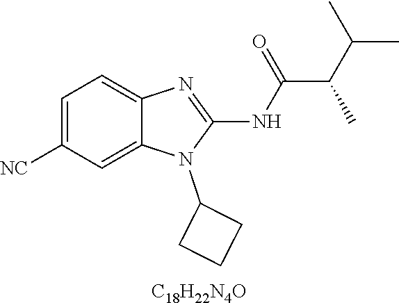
C1=C([NC])C=C2C(=C1)N=C(NC(C(C(C)C)C)=O)N2C1CCC1.[C18H22N4O]
